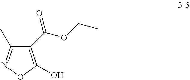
C1(C)=NOC(O)=C1C(=O)OCC
